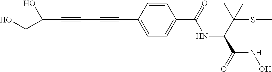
C(C#CC#CC1=CC=C(C(=O)NC(C(SC)(C)C)C(=O)NO)C=C1)(CO)O
